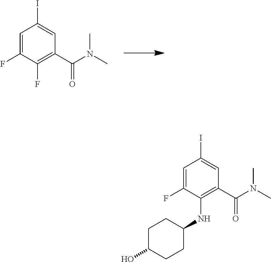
C1=C(F)C(F)=C(C(N(C)C)=O)C=C1I.C1=C(F)C(NC2CCC(O)CC2)=C(C(N(C)C)=O)C=C1I
